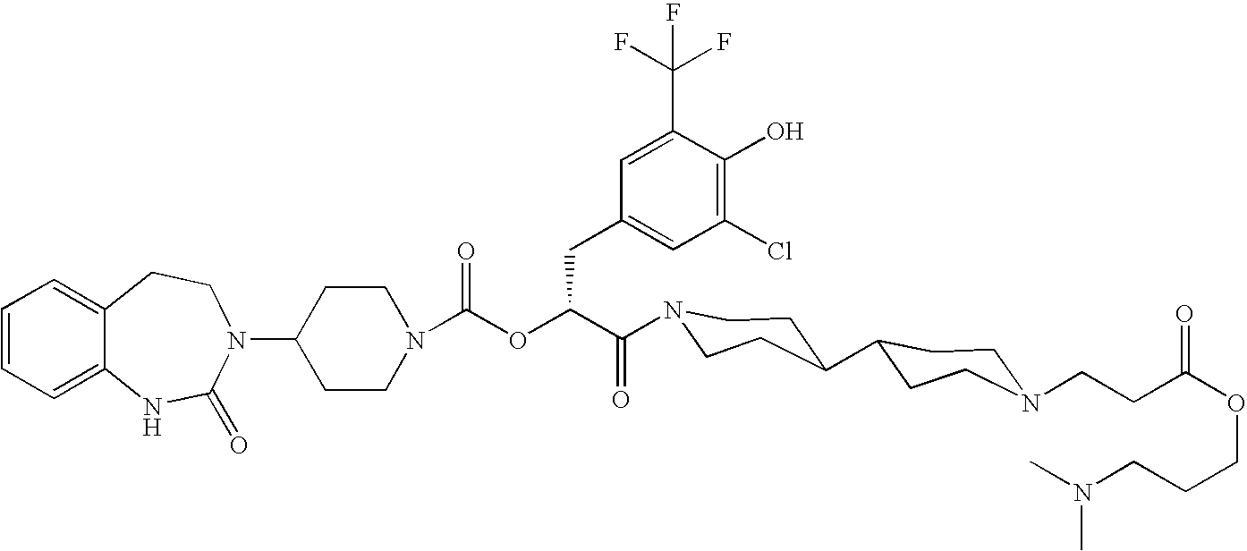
C12=CC=CC=C1NC(=O)N(C1CCN(C(OC(C(=O)N3CCC(C4CCN(CCC(OCCCN(C)C)=O)CC4)CC3)CC3=CC(Cl)=C(O)C(C(F)(F)F)=C3)=O)CC1)CC2
